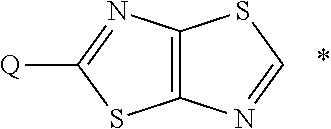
C12=C(N=C([Q])S1)SC=N2
